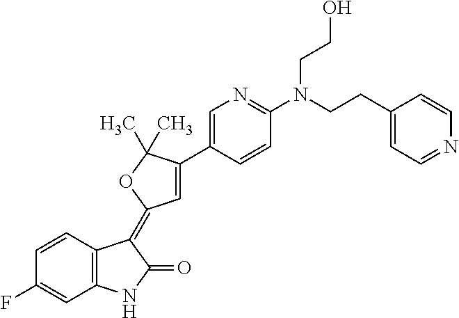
C1=CC2=C(C=C1F)NC(=O)C2=C1C=C(C2=CN=C(N(CCC3=CC=NC=C3)CCO)C=C2)C(C)(C)O1
